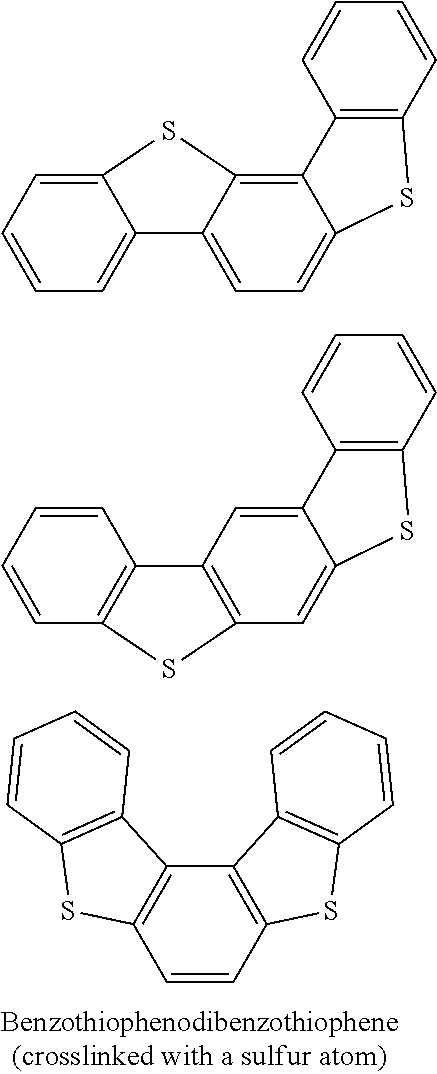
C12=C(C3=C(C=C1)SC1=C3C=CC=C1)C1=C(S2)C=CC=C1.C1=CC=C2C(=C1)SC1=C3C(=CC=C21)SC1=C3C=CC=C1.C1=CC2=C(C=C1)C1=C(C=C3C(=C1)C1=C(C=CC=C1)S3)S2
